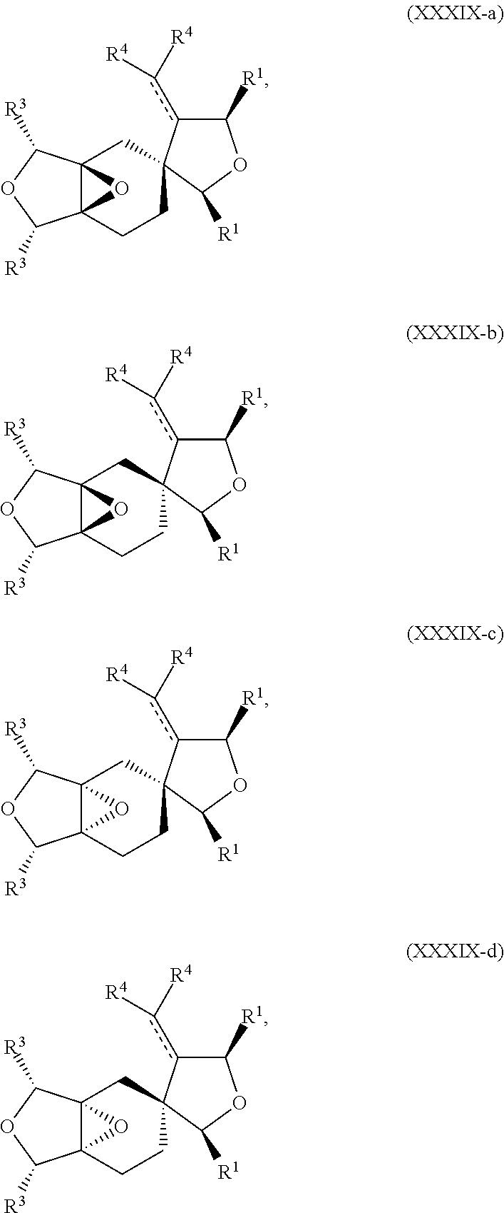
C123C(CCC4(C1)c(c([R4])[R4])C([R1])OC4[R1])(C([R3])OC2[R3])O3.C123C(CCC4(C1)c(c([R4])[R4])C([R1])OC4[R1])(C([R3])OC2[R3])O3.C123C(CCC4(C1)c(c([R4])[R4])C([R1])OC4[R1])(C([R3])OC2[R3])O3.C123C(CCC4(C1)c(c([R4])[R4])C([R1])OC4[R1])(C([R3])OC2[R3])O3
